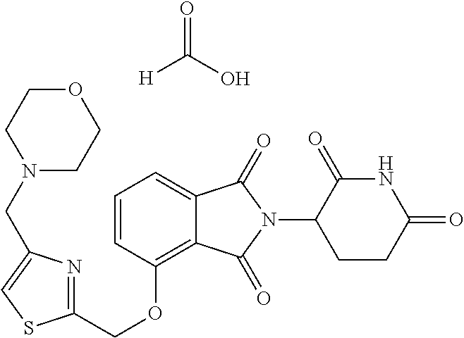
C(OC1=C2C(=CC=C1)C(=O)N(C1C(=O)NC(=O)CC1)C2=O)C1=NC(CN2CCOCC2)=CS1.OC([H])=O
